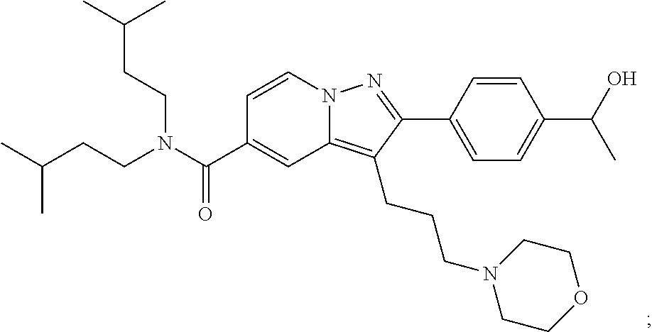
N12C(=C(CCCN3CCOCC3)C(C3=CC=C(C(O)C)C=C3)=N1)C=C(C(N(CCC(C)C)CCC(C)C)=O)C=C2
